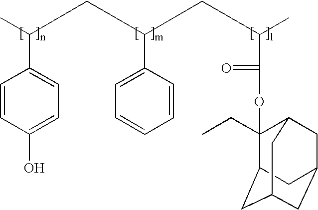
C1=CC(O)=CC=C1C(C)CC(C1=CC=CC=C1)CC(C)C(=O)OC1(CC)C2CC3CC(CC1C3)C2
